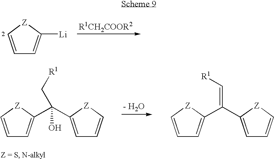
C1=C[Z]C([Li])=C1.C1=C[Z]C(C(C2=CC=C[Z]2)(C[R1])O)=C1.C1=C[Z]C(C(C2=CC=C[Z]2)=C[R1])=C1
